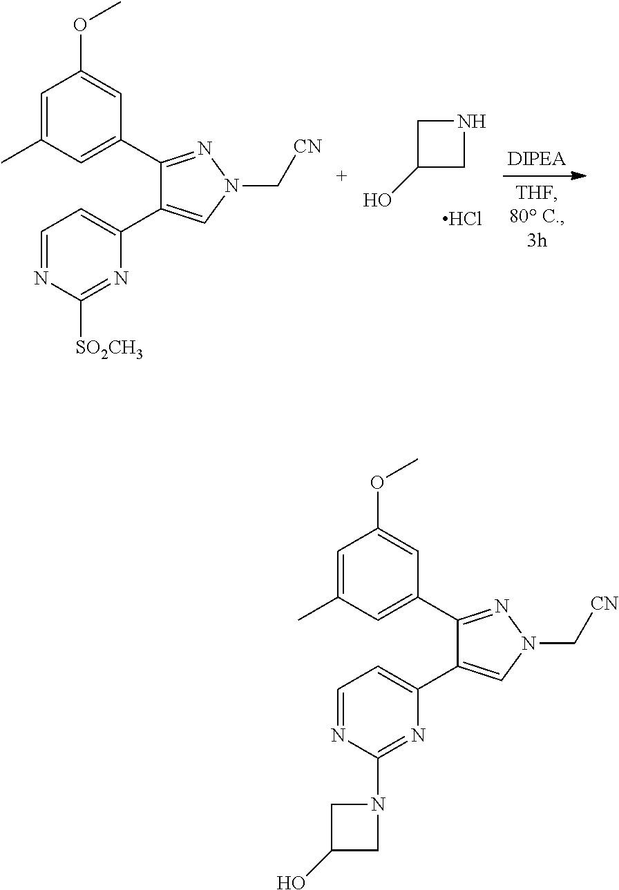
C1=C(C)C=C(C2=NN(C[CN])C=C2C2=CC=NC(N3CC(O)C3)=N2)C=C1OC.C1C(O)CN1.Cl.C1=C(C)C=C(C2=NN(C[CN])C=C2C2=CC=NC([SO2CH3])=N2)C=C1OC
